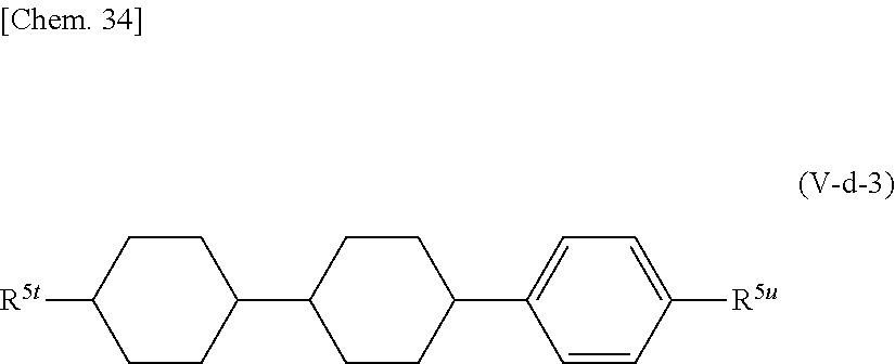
C1CC(C2=CC=C([R5u])C=C2)CCC1C1CCC([R5t])CC1
